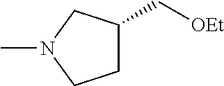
C1(C[OEt])CCN(C)C1
